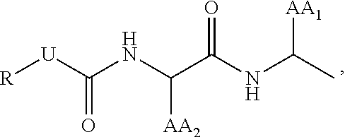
[R][U]C(NC(C(NC(C)[AA1])=O)[AA2])=O
